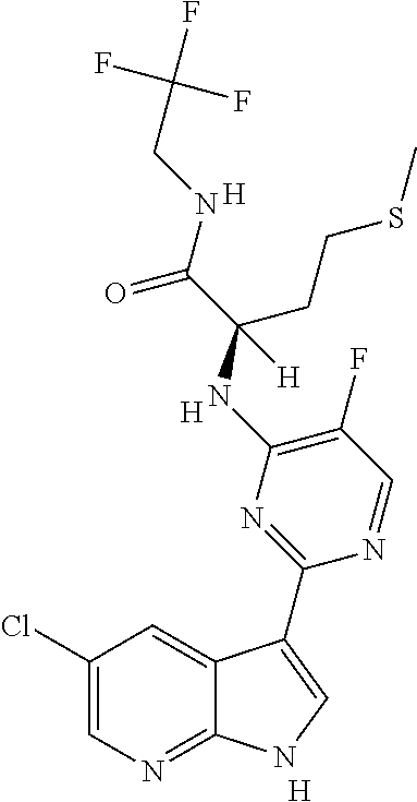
C1(F)=C(NC(C(NCC(F)(F)F)=O)(CCSC)[H])N=C(C2=CNC3=NC=C(Cl)C=C32)N=C1.[H].[H].[H]
